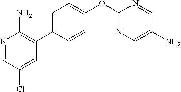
C1=C(C2=C(N)N=CC(Cl)=C2)C=CC(OC2=NC=C(N)C=N2)=C1
